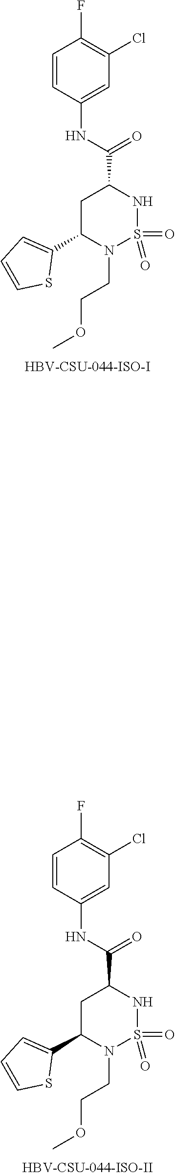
C1=CC(NC(C2CC(C3=CC=CS3)N(CCOC)S(=O)(=O)N2)=O)=CC(Cl)=C1F.C1=CC(NC(C2CC(C3=CC=CS3)N(CCOC)S(=O)(=O)N2)=O)=CC(Cl)=C1F
